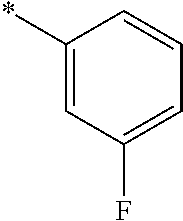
C1(*)=CC(F)=CC=C1
